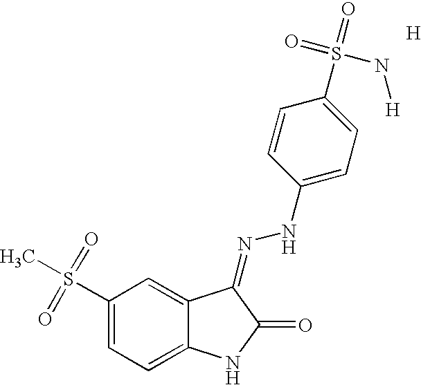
C1(S(C)(=O)=O)=CC=C2C(=C1)C(=NNC1=CC=C(S(=O)(=O)N[H])C=C1)C(=O)N2.[H]
